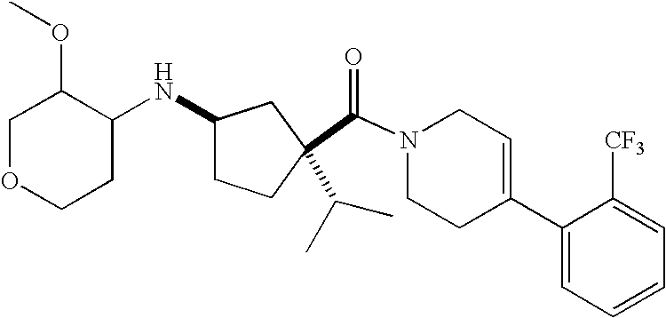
C(N1CCC(C2=CC=CC=C2[CF3])=CC1)(=O)C1(C(C)C)CCC(NC2C(OC)COCC2)C1
